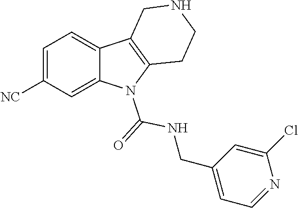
C1=C([NC])C=C2C(=C1)C1=C(N2C(=O)NCC2=CC=NC(Cl)=C2)CCNC1
